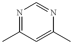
N1=C(C)C=C(C)N=C1
